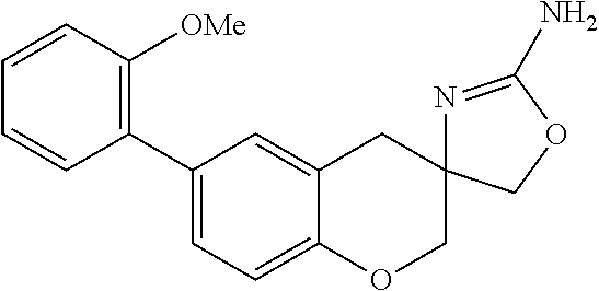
C1=C2C(=CC=C1C1=C([OMe])C=CC=C1)OCC1(C2)N=C(N)OC1
